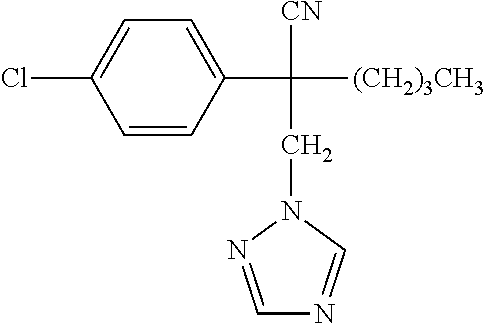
C1=NN(CC([CN])([(CH2)3CH3])C2=CC=C(Cl)C=C2)C=N1
